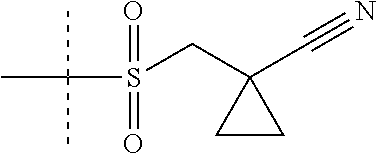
C(S(C(C)(C)C)(=O)=O)C1(C#N)CC1
